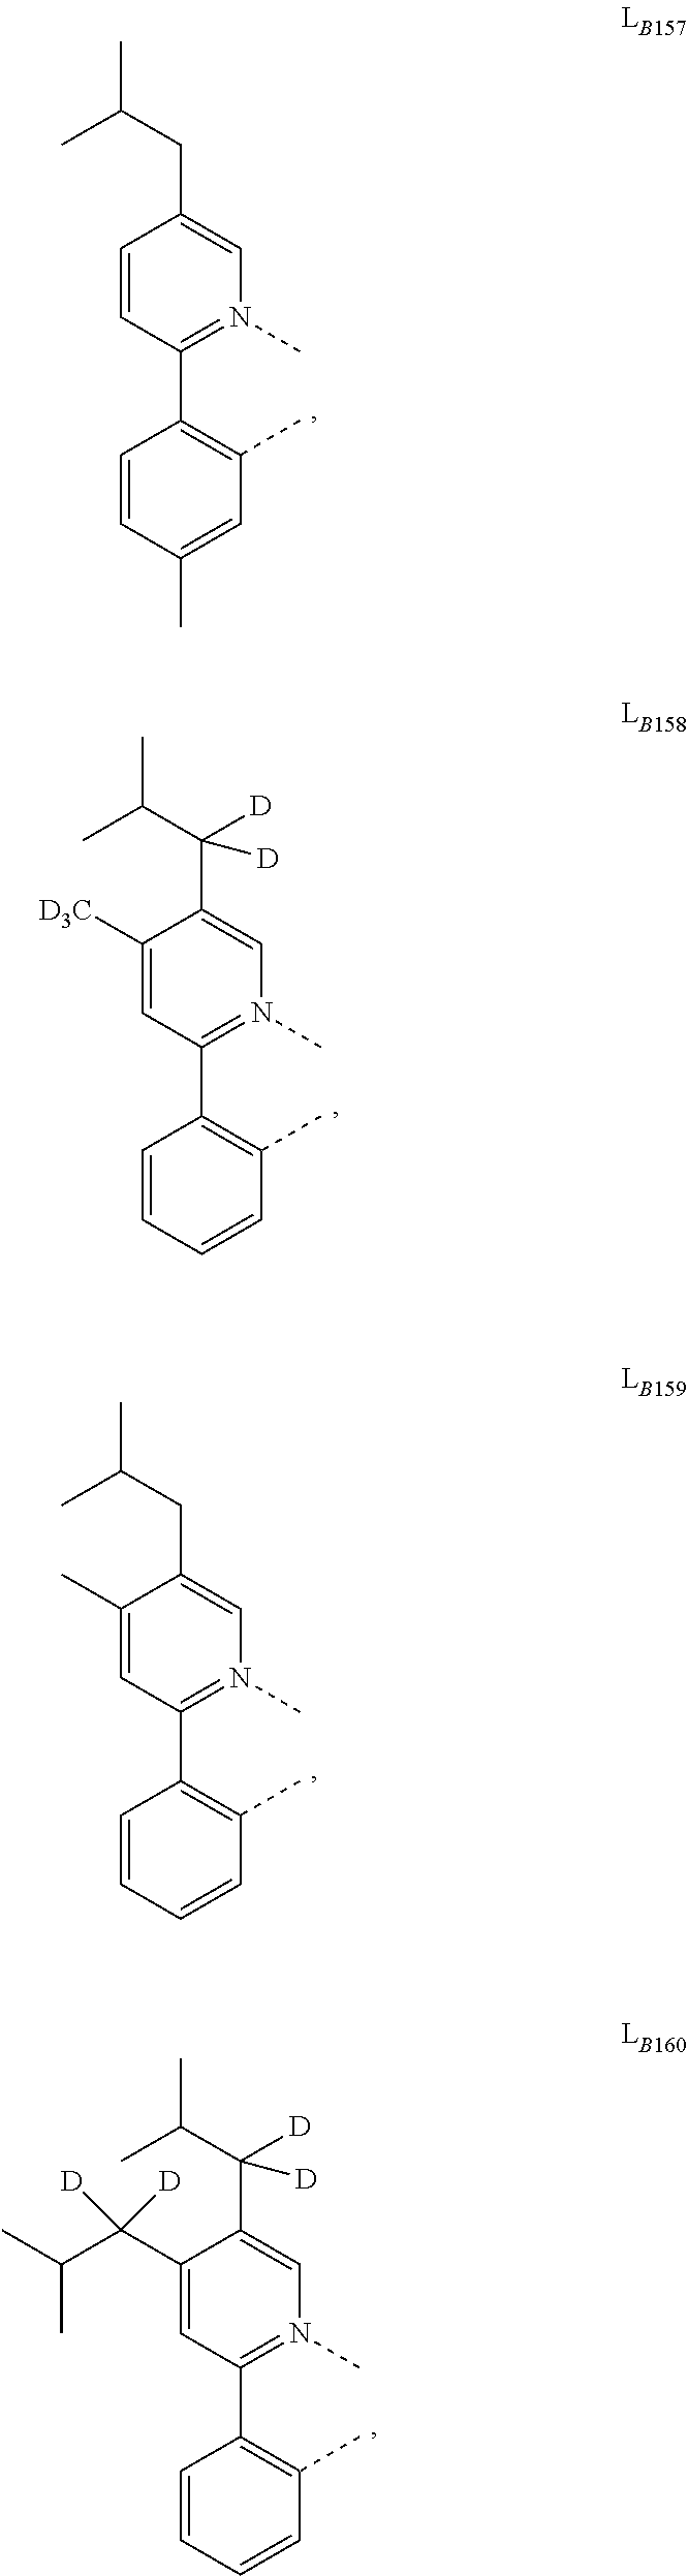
C1(C2=C(C)C=CC=C2)=N(C)C=C(C(C(C)C)([D])[D])C(C(C(C)C)([D])[D])=C1.C1(C2=C(C)C=C(C)C=C2)=N(C)C=C(CC(C)C)C=C1.C1(C2=C(C)C=CC=C2)=N(C)C=C(C(C(C)C)([D])[D])C([D3C])=C1.C1(C2=C(C)C=CC=C2)=N(C)C=C(CC(C)C)C(C)=C1
